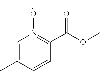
C1(C)=CN(O)=C(C(=O)OC)C=C1
